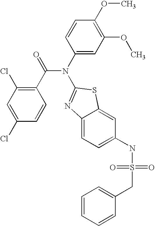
C1(Cl)=CC(Cl)=C(C(=O)N(C2=CC(OC)=C(OC)C=C2)C2=NC3=CC=C(NS(=O)(=O)CC4=CC=CC=C4)C=C3S2)C=C1
